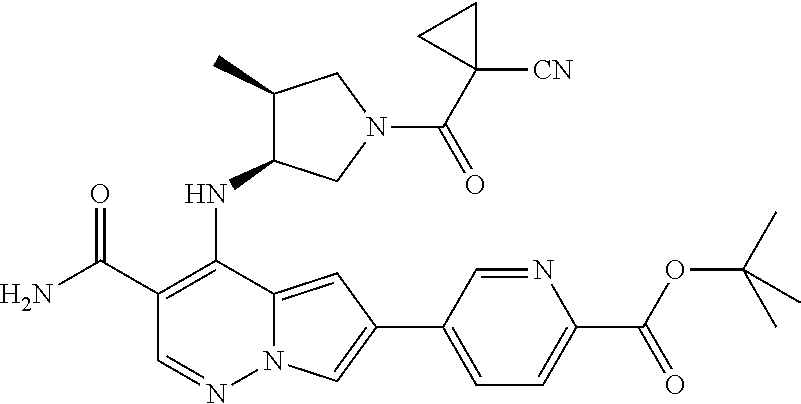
C1(C(N)=O)=C(NC2C(C)CN(C(C3([CN])CC3)=O)C2)C2=CC(C3=CC=C(C(OC(C)(C)C)=O)N=C3)=CN2N=C1
